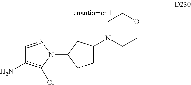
C1=NN(C2CCC(N3CCOCC3)C2)C(Cl)=C1N
